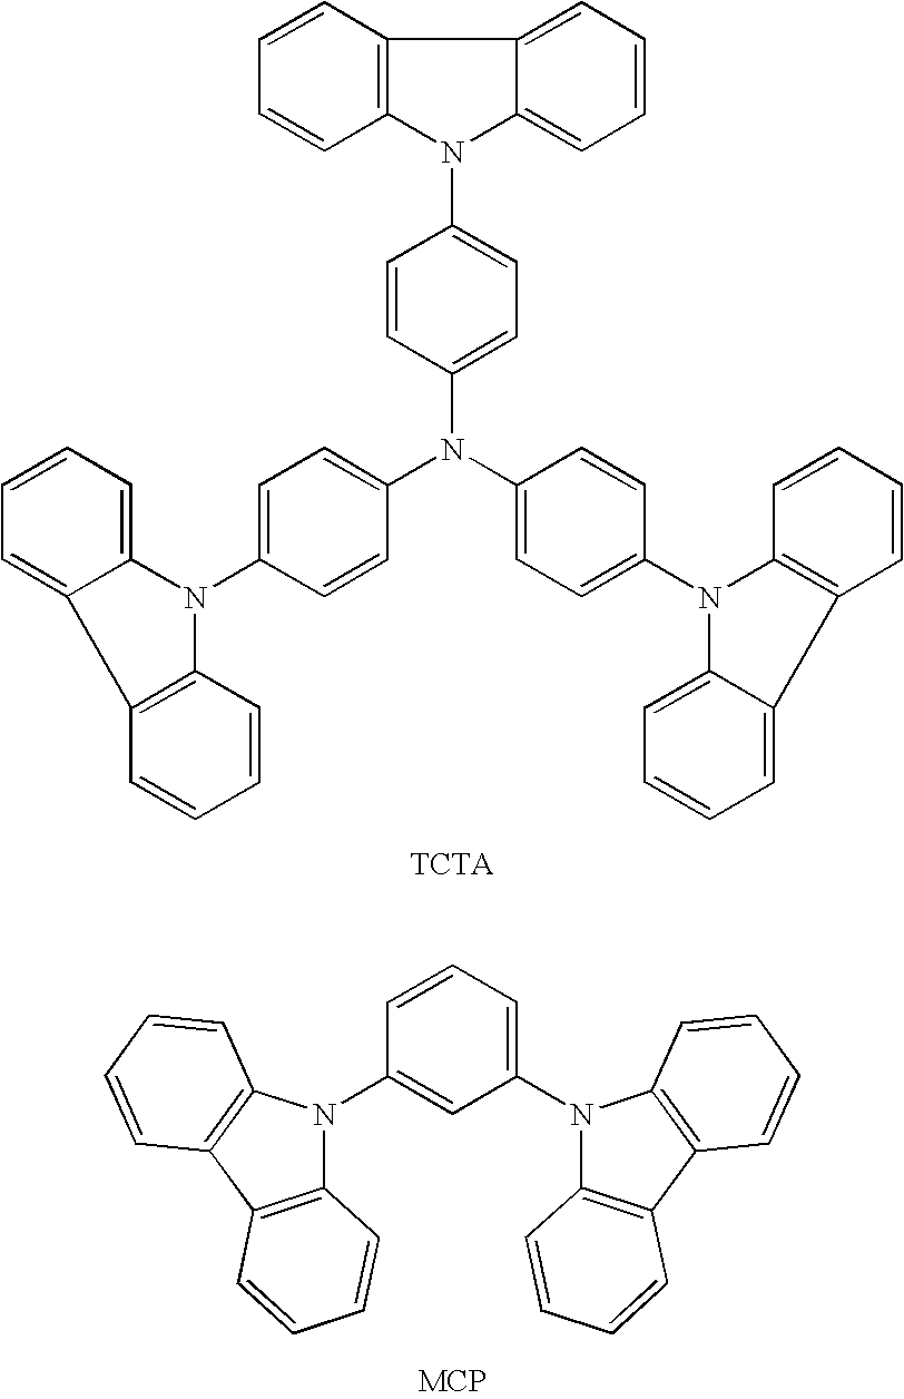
C12=C(N(C3=CC=C(N(C4=CC=C(N5C6=CC=CC=C6C6=C5C=CC=C6)C=C4)C4=CC=C(N5C6=C(C7=CC=CC=C57)C=CC=C6)C=C4)C=C3)C3=CC=CC=C13)C=CC=C2.C1=CC=C(N2C3=C(C4=C2C=CC=C4)C=CC=C3)C=C1N1C2=C(C3=C1C=CC=C3)C=CC=C2
